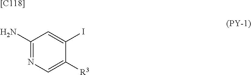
[[C118]].C1(N)=NC=C([R3])C(I)=C1
